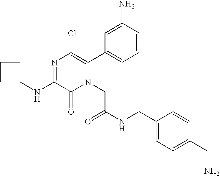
N(C1=NC(Cl)=C(C2=CC=CC(N)=C2)N(CC(NCC2=CC=C(CN)C=C2)=O)C1=O)C1CCC1
